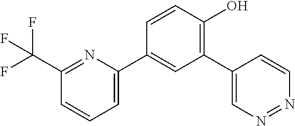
C1=C(C2=CC(C3=CN=NC=C3)=C(O)C=C2)N=C(C(F)(F)F)C=C1
